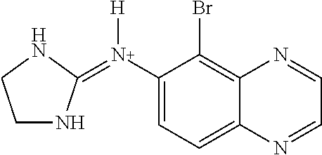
C1NC(=N(C2=CC=C3C(=C2Br)N=CC=N3)[H])NC1
